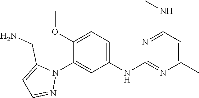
C1(NC2=NC(C)=CC(NC)=N2)=CC=C(OC)C(N2C(CN)=CC=N2)=C1
